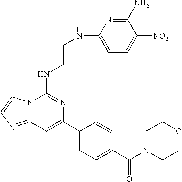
C12=NC=CN1C(NCCNC1=CC=C([NO2])C(N)=N1)=NC(C1=CC=C(C(N3CCOCC3)=O)C=C1)=C2
